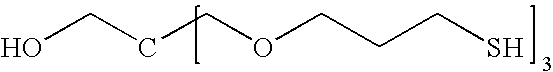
OCCCOCCCS
